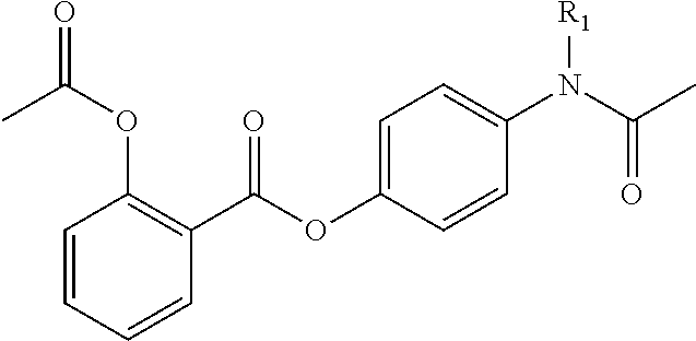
C1=C(OC(=O)C2=C(OC(=O)C)C=CC=C2)C=CC(N(C(C)=O)[R1])=C1
